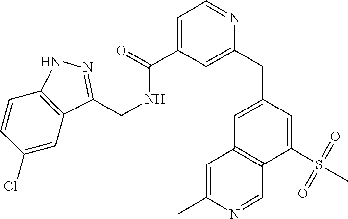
C1=CC(Cl)=CC2=C1NN=C2CNC(=O)C1=CC=NC(CC2=CC3=C(C(S(C)(=O)=O)=C2)C=NC(C)=C3)=C1
